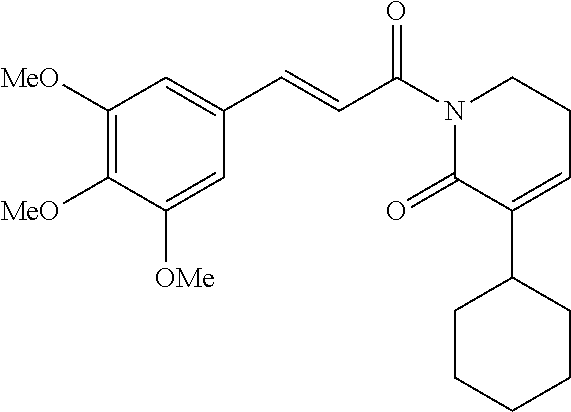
C1([MeO])=C([MeO])C([OMe])=CC(C=CC(N2C(=O)C(C3CCCCC3)=CCC2)=O)=C1
